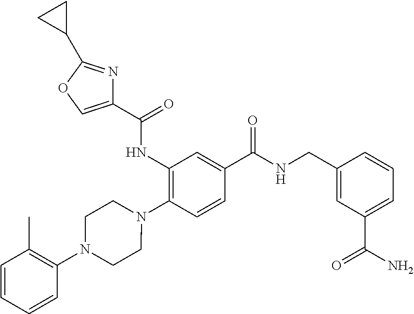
C1(NC(=O)C2=COC(C3CC3)=N2)=C(N2CCN(C3=C(C)C=CC=C3)CC2)C=CC(C(NCC2=CC(C(=O)N)=CC=C2)=O)=C1
